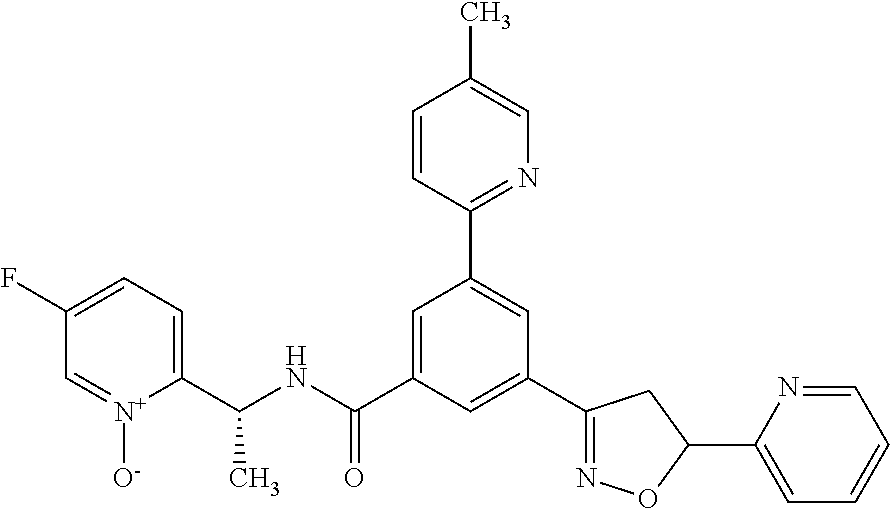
C1(C(NC(C2=CC(C3=NC=C(C)C=C3)=CC(C3=NOC(C4=CC=CC=N4)C3)=C2)=O)C)=CC=C(F)C=[N+]1[O-]
